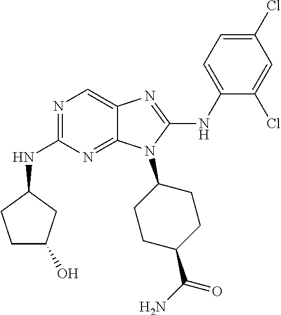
N1=C(NC2CCC(O)C2)N=C2C(=C1)N=C(NC1=CC=C(Cl)C=C1Cl)N2C1CCC(C(N)=O)CC1
